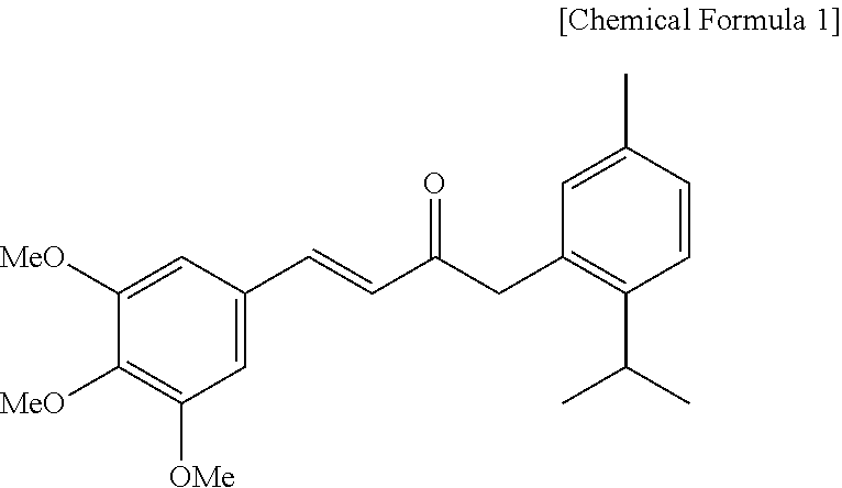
C1([MeO])=CC(C=CC(CC2=C(C(C)C)C=CC(C)=C2)=O)=CC([OMe])=C1[MeO]
